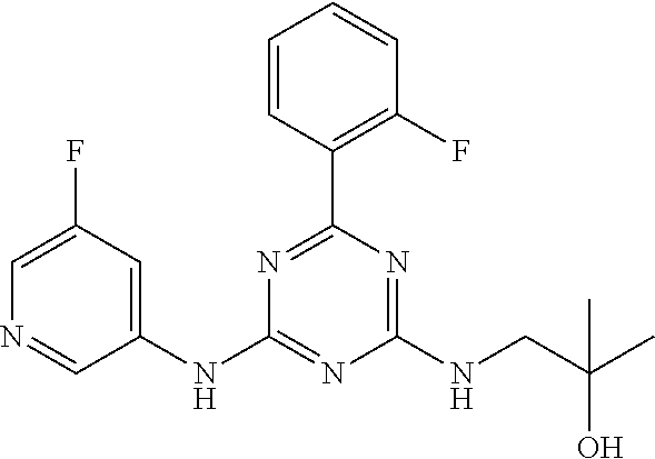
C1=CC(C2=NC(NC3=CC(F)=CN=C3)=NC(NCC(C)(O)C)=N2)=C(F)C=C1
